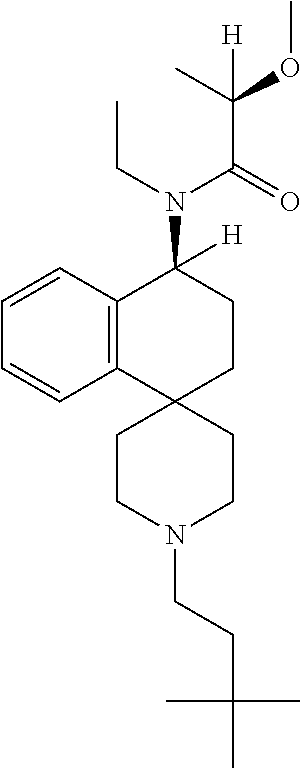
C12=C(C=CC=C1)C(N(C(C(OC)(C)[H])=O)CC)([H])CCC21CCN(CCC(C)(C)C)CC1
